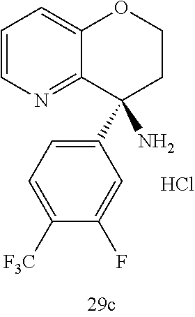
NC1(C2=CC=C([F3C])C(F)=C2)CCOC2=CC=CN=C12.Cl
